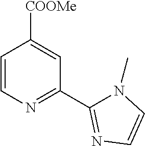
C1=CN=C(C2=NC=CN2C)C=C1[COOMe]
